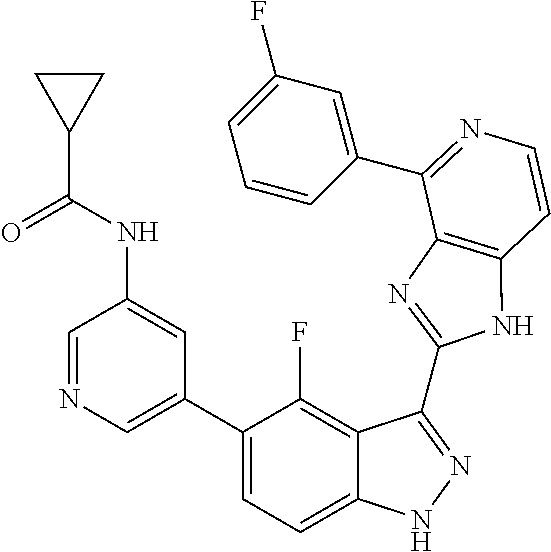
C1=C(C2=CC=C3C(=C2F)C(C2=NC4=C(N2)C=CN=C4C2=CC(F)=CC=C2)=NN3)C=C(NC(=O)C2CC2)C=N1
